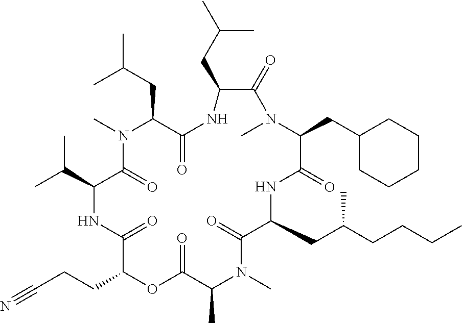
N1C(=O)C(CC(C)C)N(C)C(=O)C(C(C)C)NC(=O)C(CCC#N)OC(=O)C(C)N(C)C(=O)C(CC(CCCC)C)NC(=O)C(CC2CCCCC2)N(C)C(=O)C1CC(C)C
